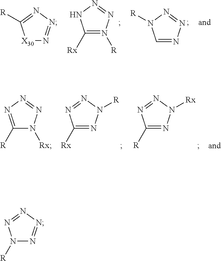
[X30]1N=NN=C1[R].C1([Rx])=N([R])N=NN1.C1=NN=NN1[R].C1([R])=NN=NN1[Rx].C1([Rx])=NN([R])N=N1.C1([R])=NN([Rx])N=N1.N1([R])N=NN=N1
